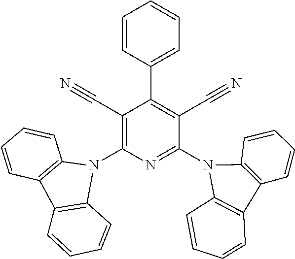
C1=CC(C2=C(C#N)C(N3C4=C(C5=C3C=CC=C5)C=CC=C4)=NC(N3C4=C(C5=C3C=CC=C5)C=CC=C4)=C2C#N)=CC=C1
